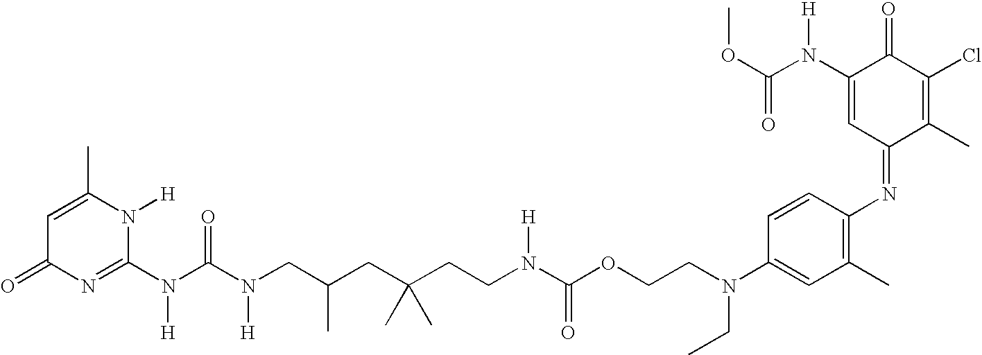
C1=C(C)N([H])C(N(C(N(CC(CC(CCN(C(OCCN(C2=CC(C)=C(N=C3C(C)=C(Cl)C(=O)C(N(C(OC)=O)[H])=C3)C=C2)CC)=O)[H])(C)C)C)[H])=O)[H])=NC1=O
